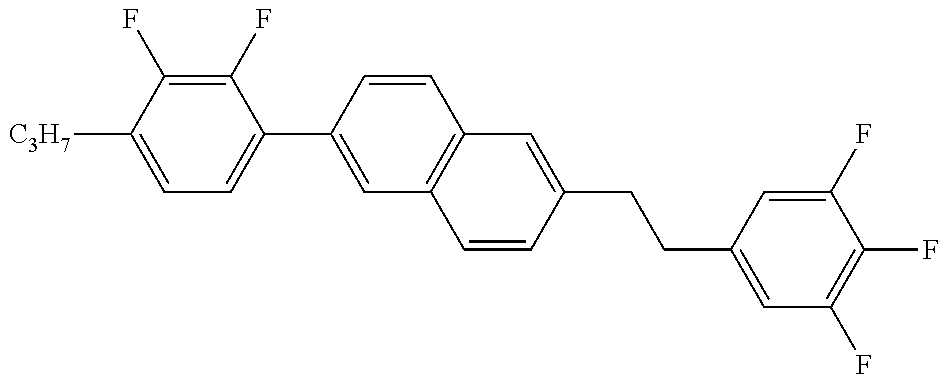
C1=C([C3H7])C(F)=C(F)C(C2=CC3=C(C=C2)C=C(CCC2=CC(F)=C(F)C(F)=C2)C=C3)=C1
